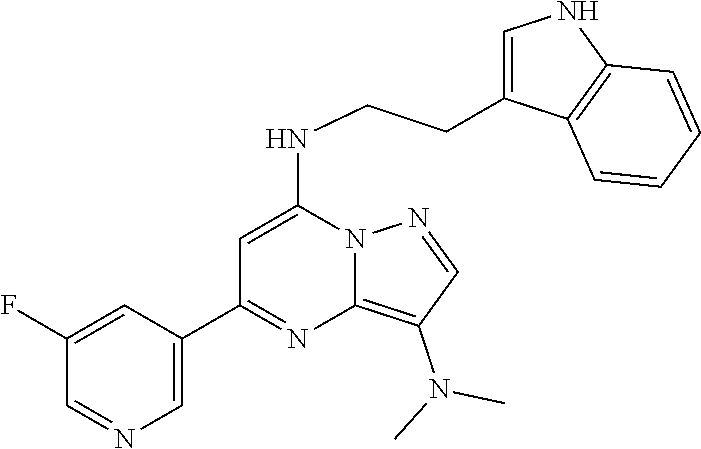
C1(C2=NC3=C(N(C)C)C=NN3C(NCCC3=CNC4=C3C=CC=C4)=C2)=CN=CC(F)=C1
